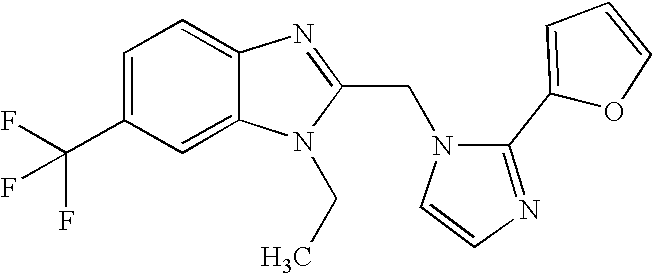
C12=CC(C(F)(F)F)=CC=C1N=C(CN1C=CN=C1C1=CC=CO1)N2CC
